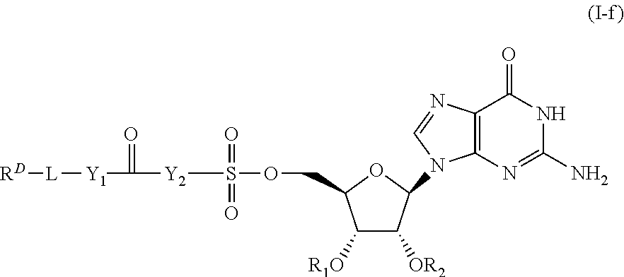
[Y2](S(OCC1C([R1O])C([OR2])C(N2C3=C(N=C2)C(=O)NC(N)=N3)O1)(=O)=O)C([Y1][L][RD])=O
